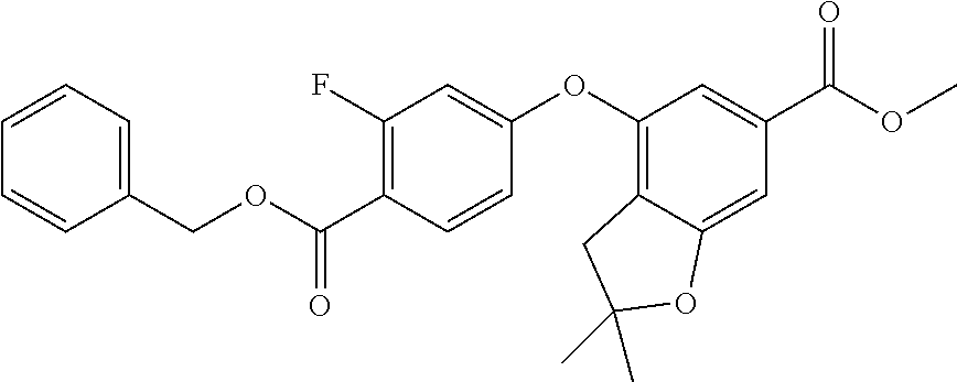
C1(F)=C(C(OCC2=CC=CC=C2)=O)C=CC(OC2=C3C(=CC(C(OC)=O)=C2)OC(C)(C)C3)=C1
